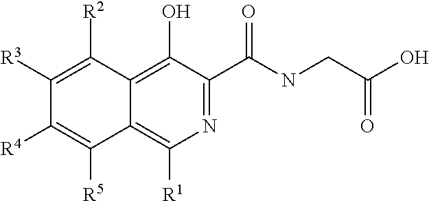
[R4]C1=C([R5])C2=C([R1])N=C(C(NCC(O)=O)=O)C(O)=C2C([R2])=C1[R3]
